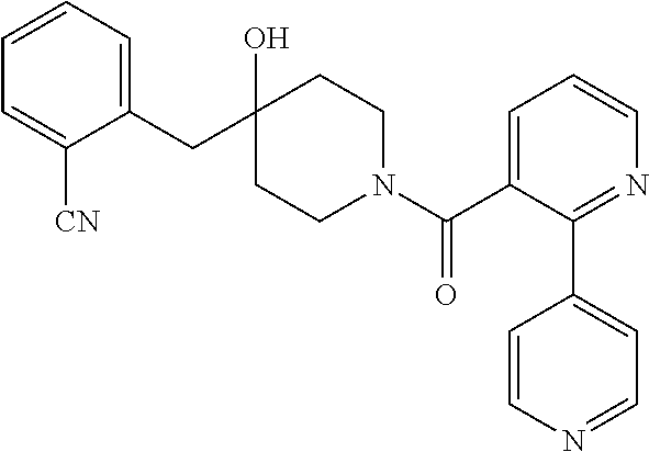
C1(CC2(O)CCN(C(C3=CC=CN=C3C3=CC=NC=C3)=O)CC2)=CC=CC=C1[CN]
